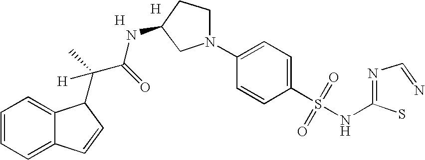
C1=CC=C2C(=C1)C(C(C(NC1CN(C3=CC=C(S(=O)(=O)NC(S)=NC=N)C=C3)CC1)=O)(C)[H])C=C2.[H].[H]
